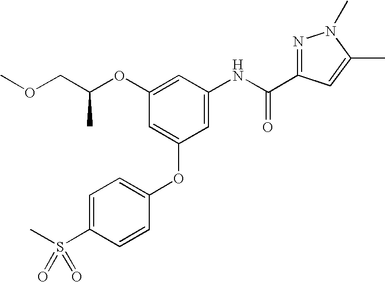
COCC(OC1=CC(NC(C2=NN(C)C(C)=C2)=O)=CC(OC2=CC=C(S(C)(=O)=O)C=C2)=C1)C
